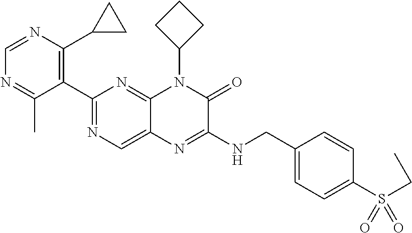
C1(C2=NC=C3C(=N2)N(C2CCC2)C(=O)C(NCC2=CC=C(S(CC)(=O)=O)C=C2)=N3)=C(C2CC2)N=CN=C1C
